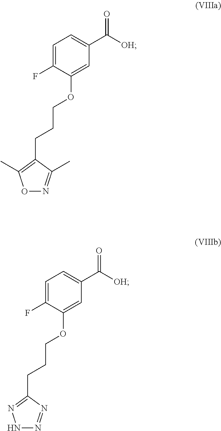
C1=C(F)C(OCCCC2=C(C)ON=C2C)=CC(C([OH])=O)=C1.C1=C(F)C(OCCCC2=NNN=N2)=CC(C([OH])=O)=C1
